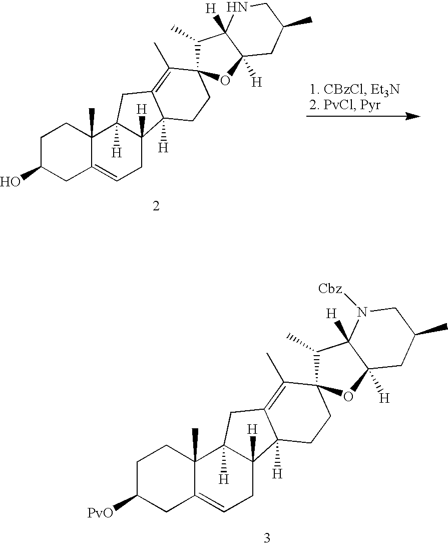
C1C([PvO])CC2=CCC3([H])C([H])(C2(C)C1)CC1=C(C)C2(CCC31[H])C(C)C1([H])C([H])(O2)CC(C)CN1[Cbz].C1C(O)CC2=CCC3([H])C([H])(C2(C)C1)CC1=C(C)C2(CCC31[H])C(C)C1([H])C([H])(O2)CC(C)CN1
